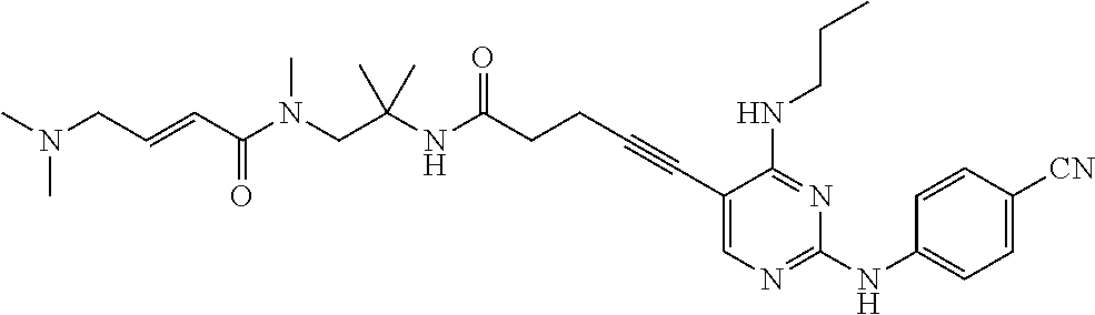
C(CC#CC1=CN=C(NC2=CC=C([CN])C=C2)N=C1NCCC)C(NC(CN(C(C=CCN(C)C)=O)C)(C)C)=O
